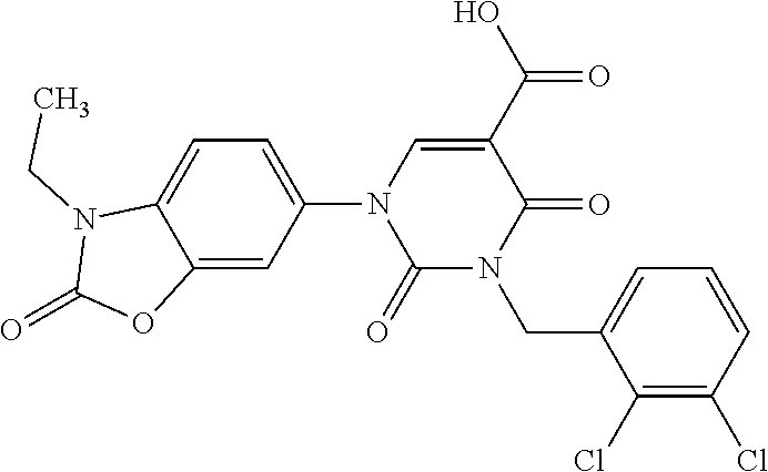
C1=C(N2C(=O)N(CC3=CC=CC(Cl)=C3Cl)C(=O)C(C(O)=O)=C2)C=C2C(=C1)N(CC)C(=O)O2
